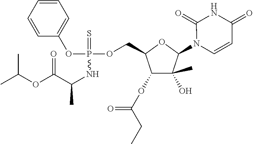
C1=CC=CC=C1OP(NC(C)C(OC(C)C)=O)(OCC1C(OC(=O)CC)C(C)(O)C(N2C=CC(=O)NC2=O)O1)=S
